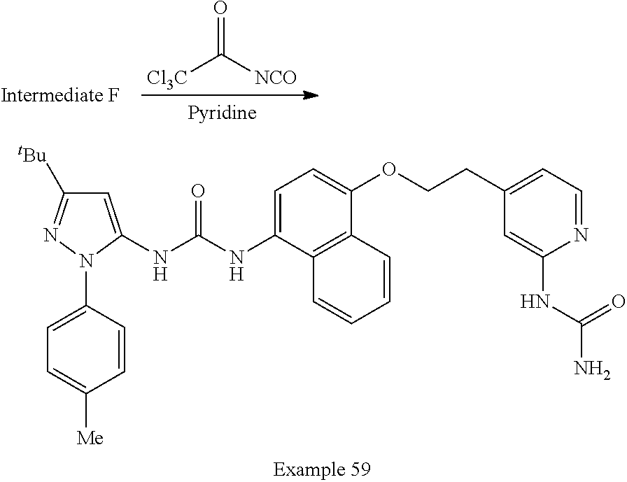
[Cl3C]C([NCO])=O.C1=C(N2C(NC(NC3=CC=C(OCCC4=CC=NC(NC(=O)N)=C4)C4=C3C=CC=C4)=O)=CC([tBu])=N2)C=CC([Me])=C1
